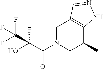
C1N(C(C(O)(C)C(F)(F)F)=O)CC(C)C2=C1C=NN2
